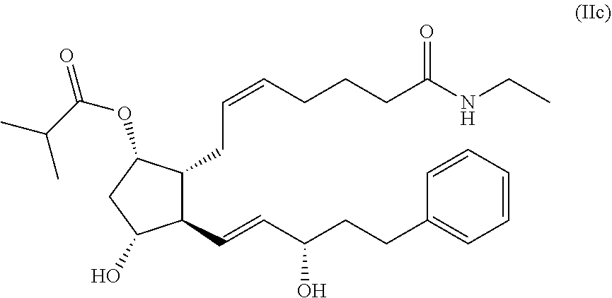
C(=CCCCC(NCC)=O)CC1C(C=CC(CCC2=CC=CC=C2)O)C(O)CC1OC(C(C)C)=O
